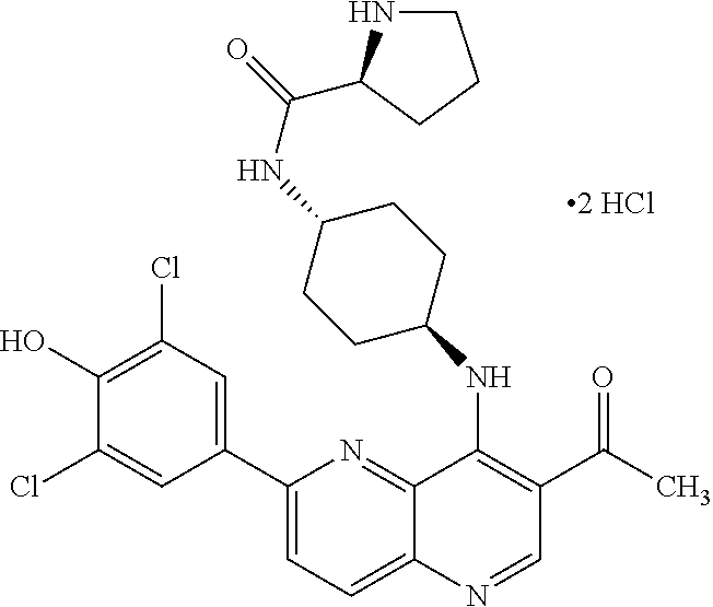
C1(C2=CC(Cl)=C(O)C(Cl)=C2)=CC=C2C(=N1)C(NC1CCC(NC(=O)C3NCCC3)CC1)=C(C(=O)C)C=N2
